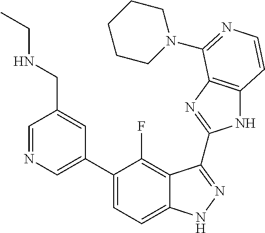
C1=C(C2=CC=C3C(=C2F)C(C2=NC4=C(N2)C=CN=C4N2CCCCC2)=NN3)C=C(CNCC)C=N1
